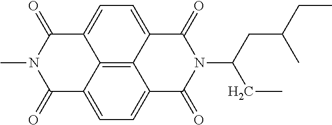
C12=CC=C3C4=C1C(=CC=C4C(=O)N(C(CC(CC)C)CC)C3=O)C(=O)N(C)C2=O
